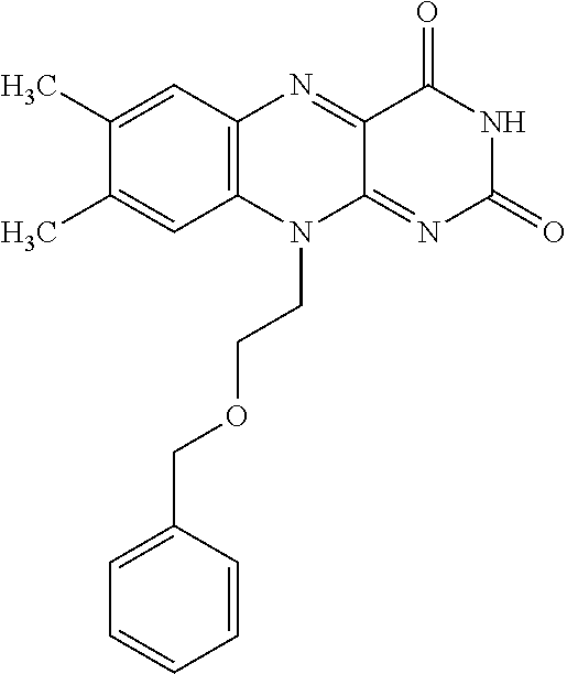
C1(C)=CC2=C(C=C1C)N(CCOCC1=CC=CC=C1)C1=NC(=O)NC(=O)C1=N2
